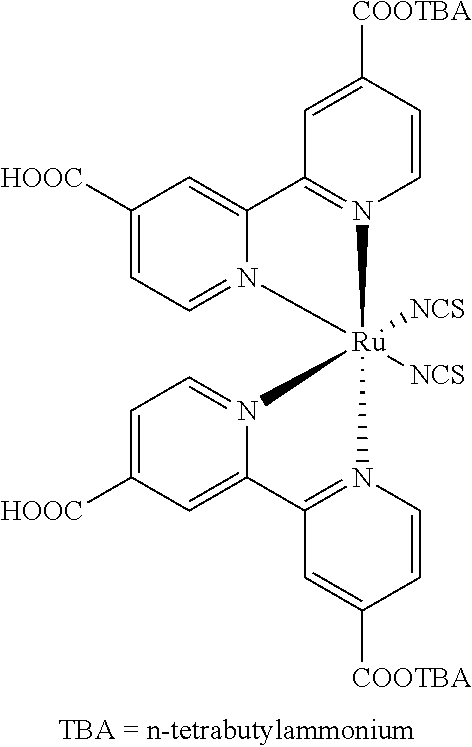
C1([HOOC])=CC=N2C(=C1)C1=N(C=CC([COOTBA])=C1)[Ru]21([NCS])([NCS])N2=CC=C([HOOC])C=C2C2=N1C=CC([COOTBA])=C2
